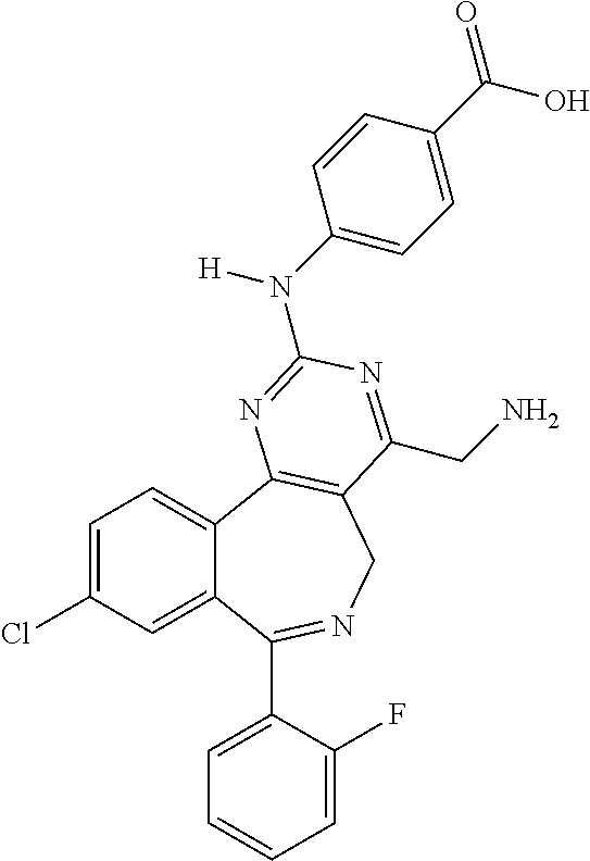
C1=C(Cl)C=C2C(=C1)C1=C(CN=C2C2=CC=CC=C2F)C(CN)=NC(N(C2=CC=C(C(=O)O)C=C2)[H])=N1
